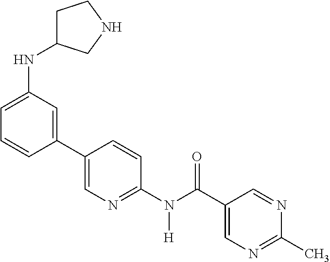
C1(C2=CN=C(N(C(C3=CN=C(C)N=C3)=O)[H])C=C2)=CC(NC2CCNC2)=CC=C1
